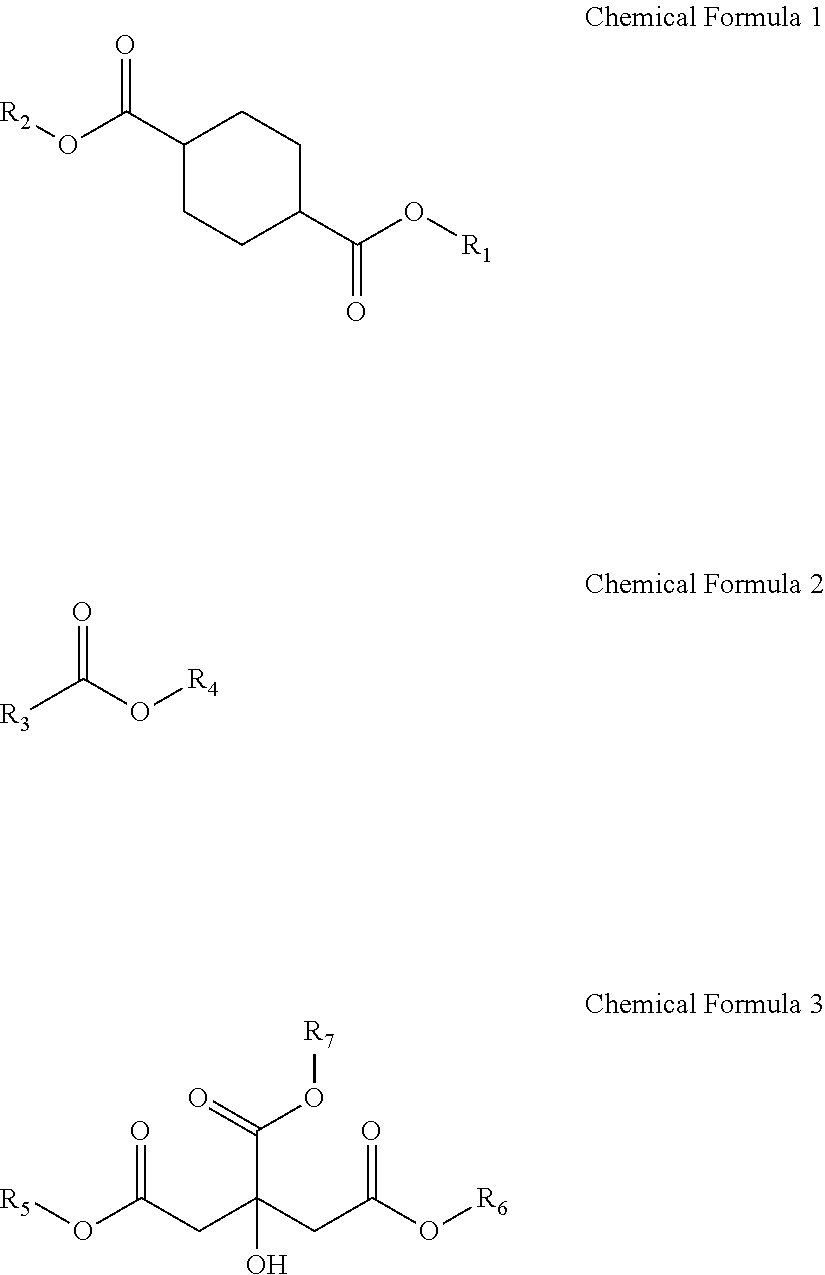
C1(C(O[R2])=O)CCC(C(O[R1])=O)CC1.[R3]C(O[R4])=O.[R5]OC(CC(CC(O[R6])=O)(O)C(=O)O[R7])=O
